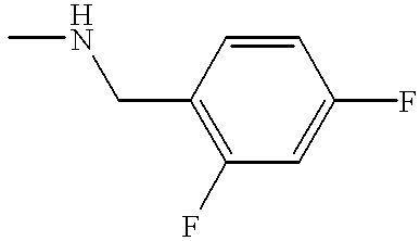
CNCC1=C(F)C=C(F)C=C1
